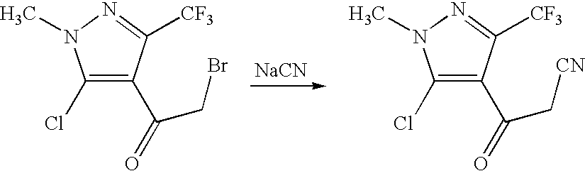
C1(Cl)=C(C(=O)CBr)C([CF3])=NN1C.C1(Cl)=C(C(=O)C[CN])C([CF3])=NN1C.[NaCN]
